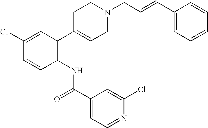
C1C(C2=C(NC(C3=CC=NC(Cl)=C3)=O)C=CC(Cl)=C2)=CCN(CC=CC2=CC=CC=C2)C1
